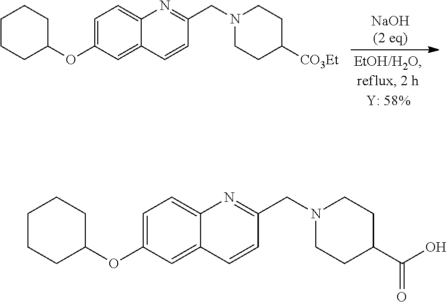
C1CCC(OC2=CC=C3C(=C2)C=CC(CN2CCC([CO3Et])CC2)=N3)CC1.C1CCC(OC2=CC=C3C(=C2)C=CC(CN2CCC(C(O)=O)CC2)=N3)CC1
